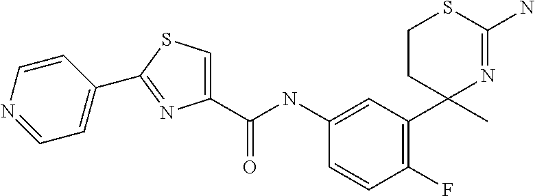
C(NC1=CC(C2(C)N=C(N)SCC2)=C(F)C=C1)(=O)C1=CSC(C2=CC=NC=C2)=N1
